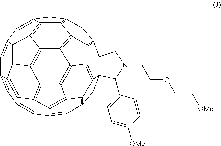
C1=C2C=C3C=C4C=C5C=C6CC7=C8C6=C6C5=C5C4=C3C3=C4C5=C6C5=C8C6=C(C7)C7C8(CC1=C1C8=C6C5=C4C1=C23)C(C1=CC=C([OMe])C=C1)N(CCOCC[OMe])C7
